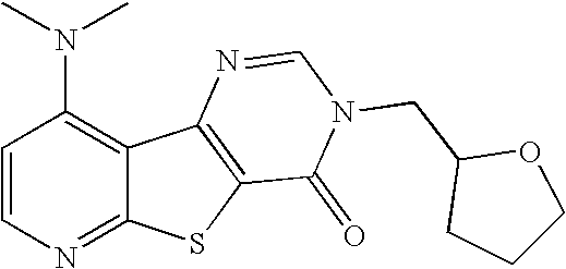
C1(N(C)C)=C2C(=NC=C1)SC1=C2N=CN(CC2CCCO2)C1=O
